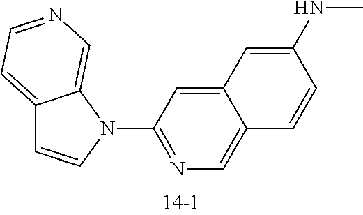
C12=CC=NC=C1N(C1=NC=C3C(=C1)C=C(NC)C=C3)C=C2
